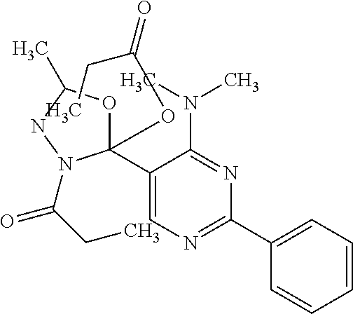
CN(C1=NC(C2=CC=CC=C2)=NC=C1C1(OC(CC)=O)OC(C)NN1C(=O)CC)C
